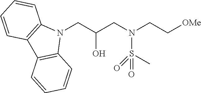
N1(CC(CN(CC[OMe])S(C)(=O)=O)O)C2=C(C3=C1C=CC=C3)C=CC=C2
